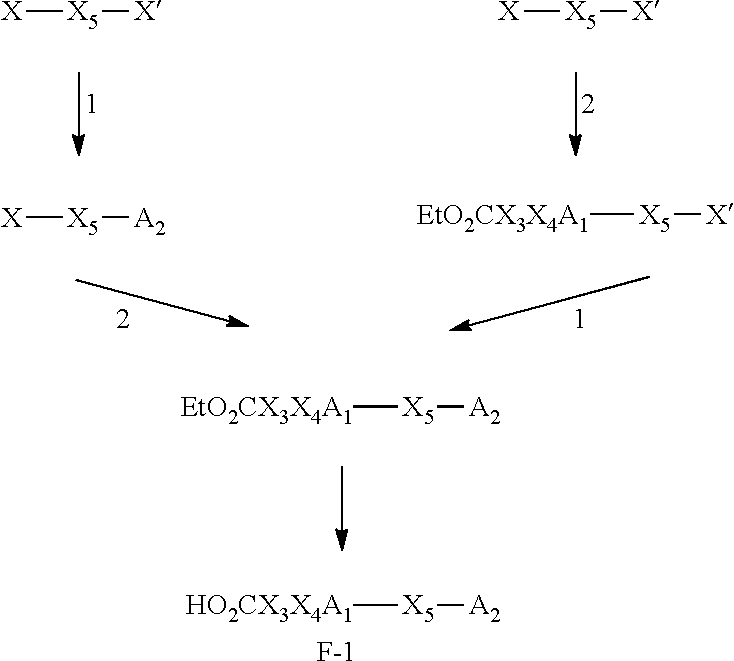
[X][X5][X].[X][X5][X].[EtO2CX3X4A1][X5][A2].[HO2CX3X4A1][X5][A2].[F-].[X][X5][A2].[EtO2CX3X4A1][X5][X]
